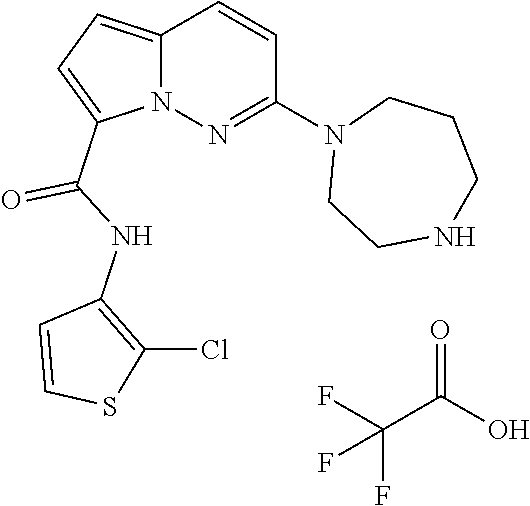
FC(F)(C(=O)O)F.N12C(=CC=C1C(NC1=C(Cl)SC=C1)=O)C=CC(N1CCNCCC1)=N2
